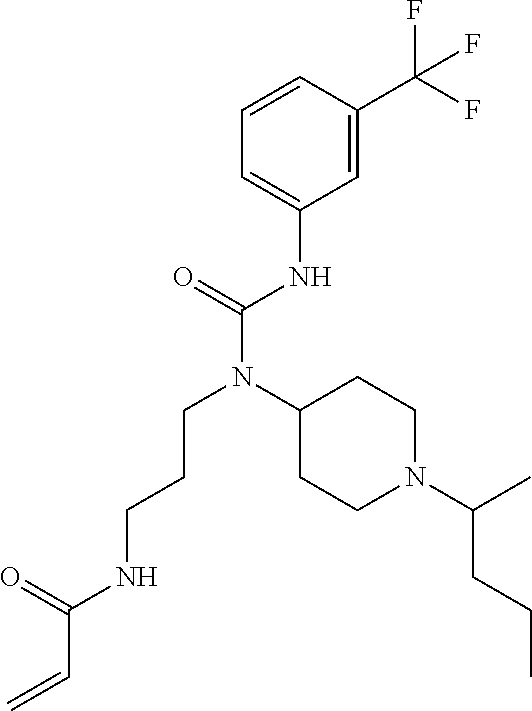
C1=CC(C(F)(F)F)=CC(NC(N(C2CCN(C(C)CCC)CC2)CCCNC(C=C)=O)=O)=C1
